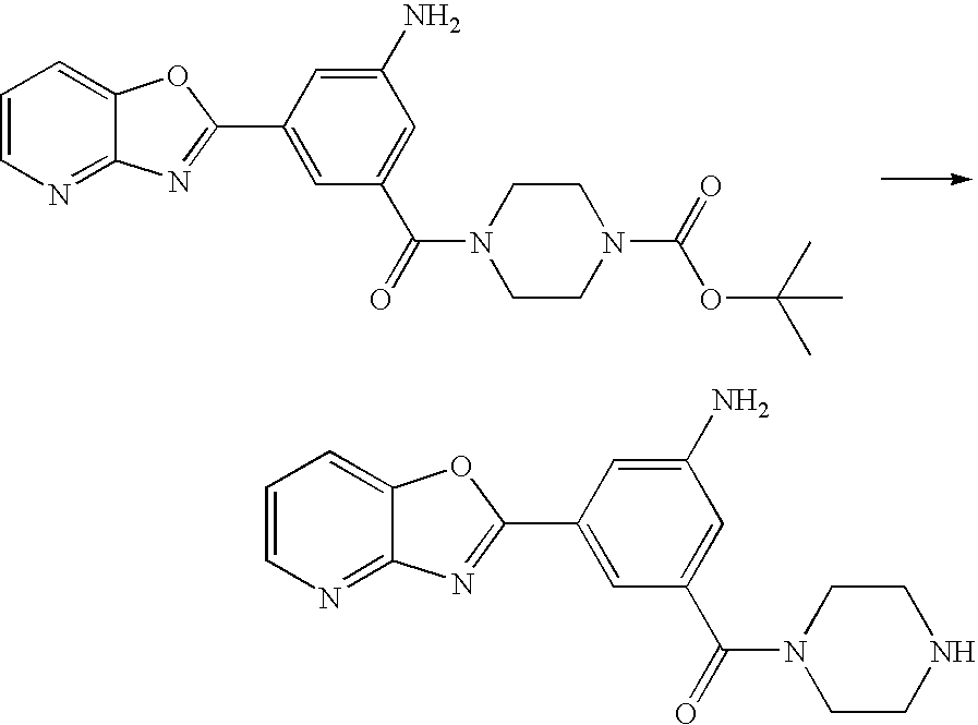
C12=NC=CC=C1OC(C1=CC(C(=O)N3CCNCC3)=CC(N)=C1)=N2.C12=NC=CC=C1OC(C1=CC(C(=O)N3CCN(C(=O)OC(C)(C)C)CC3)=CC(N)=C1)=N2
